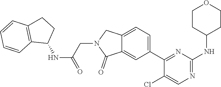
C12=CC(C3=NC(NC4CCOCC4)=NC=C3Cl)=CC=C1CN(CC(NC1CCC3=C1C=CC=C3)=O)C2=O
